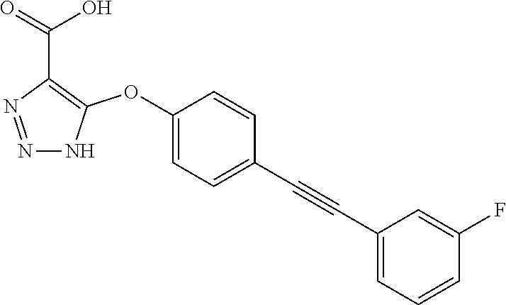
N1=NNC(OC2=CC=C(C#CC3=CC=CC(F)=C3)C=C2)=C1C(=O)O
